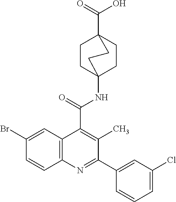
C12=C(C=C(Br)C=C1)C(C(=O)NC13CCC(C(=O)O)(CC1)CC3)=C(C)C(C1=CC(Cl)=CC=C1)=N2
